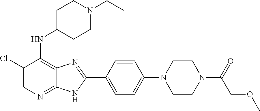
C1(Cl)=CN=C2C(=C1NC1CCN(CC)CC1)N=C(C1=CC=C(N3CCN(C(COC)=O)CC3)C=C1)N2
